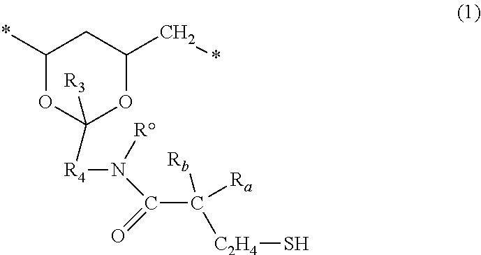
C1(*)OC([R3])([R4]N(C(=O)C([Rb])([Ra])[C2H4]S)[R])OC(C*)C1
